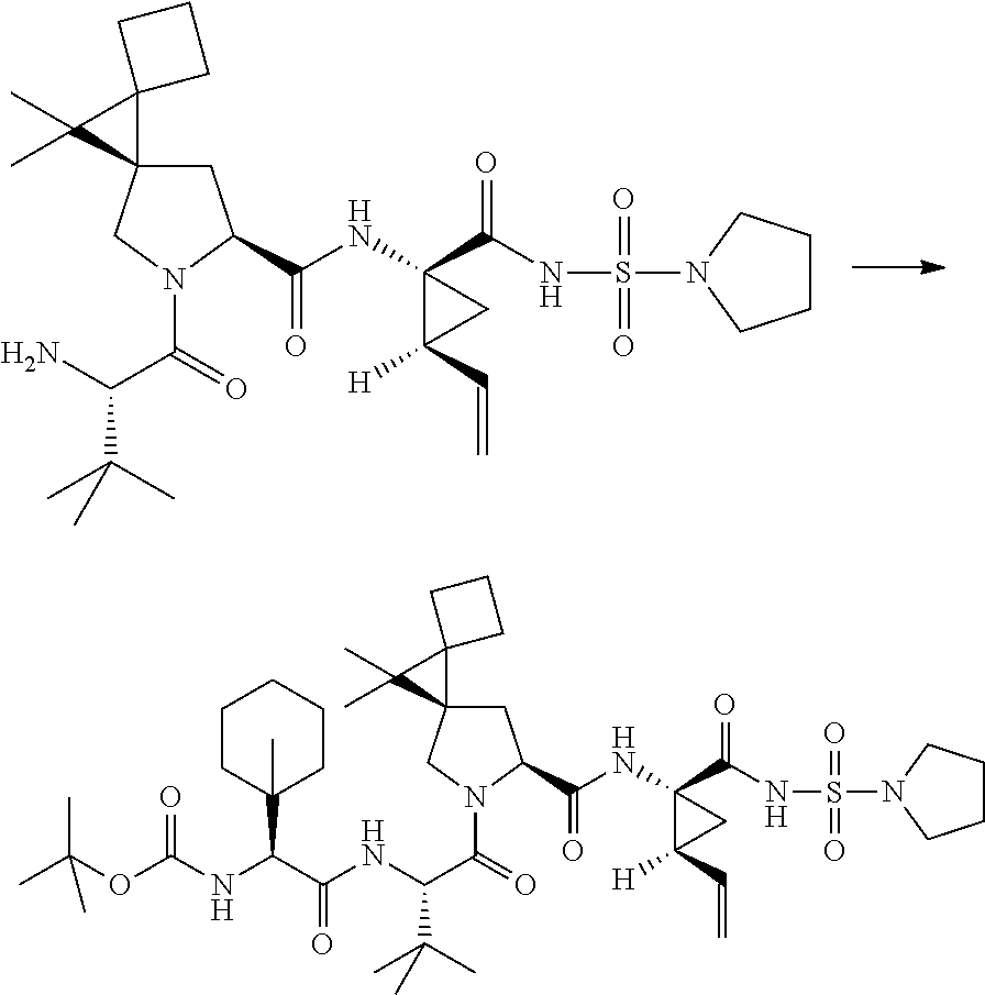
C1C(C(NC2(C(NS(N3CCCC3)(=O)=O)=O)C([H])(C=C)C2)=O)N(C(=O)C(N)C(C)(C)C)CC12C1(C2(C)C)CCC1.C1C(C(NC2(C(NS(N3CCCC3)(=O)=O)=O)C([H])(C=C)C2)=O)N(C(=O)C(NC(C(NC(OC(C)(C)C)=O)C2(C)CCCCC2)=O)C(C)(C)C)CC12C1(C2(C)C)CCC1
